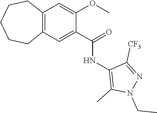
C12=C(C=C(C(=O)NC3=C(C)N(CC)N=C3[CF3])C(OC)=C1)CCCCC2
